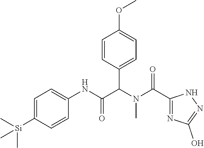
C1=C([Si](C)(C)C)C=CC(NC(C(N(C(=O)C2=NC(O)=NN2)C)C2=CC=C(OC)C=C2)=O)=C1
